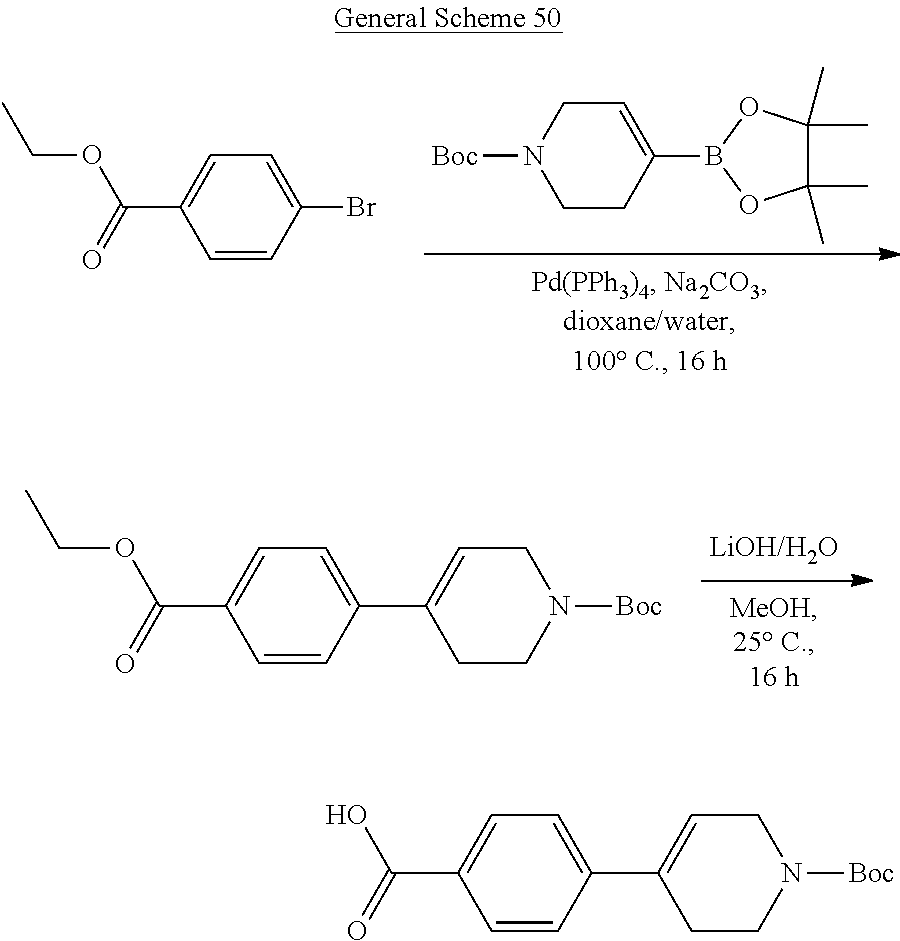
C1CC(B2OC(C)(C)C(C)(C)O2)=CCN1[Boc].C1=CC(Br)=CC=C1C(OCC)=O.C1=CC(C2=CCN([Boc])CC2)=CC=C1C(OCC)=O.C1=CC(C2=CCN([Boc])CC2)=CC=C1C(O)=O
